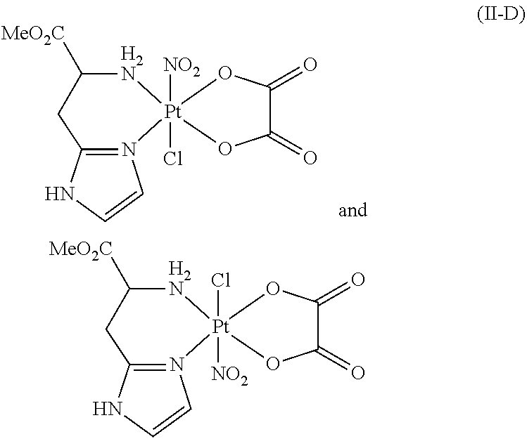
C12=N([Pt]3([NO2])(Cl)(OC(=O)C(=O)O3)[H2N]C([MeO2C])C1)C=CN2.C12=N([Pt]3(Cl)([NO2])(OC(=O)C(=O)O3)[H2N]C([MeO2C])C1)C=CN2
